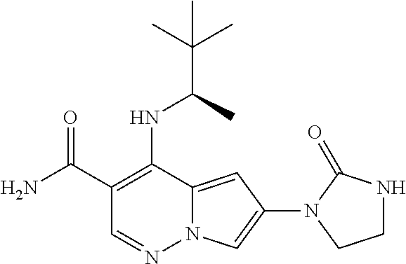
C1(C(=O)N)=C(NC(C)C(C)(C)C)C2=CC(N3C(=O)NCC3)=CN2N=C1
